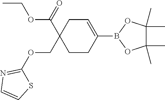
CCOC(C1(COC2=NC=CS2)CC=C(B2OC(C)(C)C(C)(C)O2)CC1)=O
